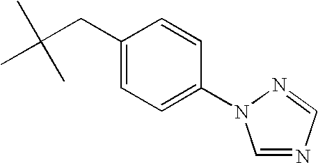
C1(CC(C)(C)C)=CC=C(N2C=NC=N2)C=C1
